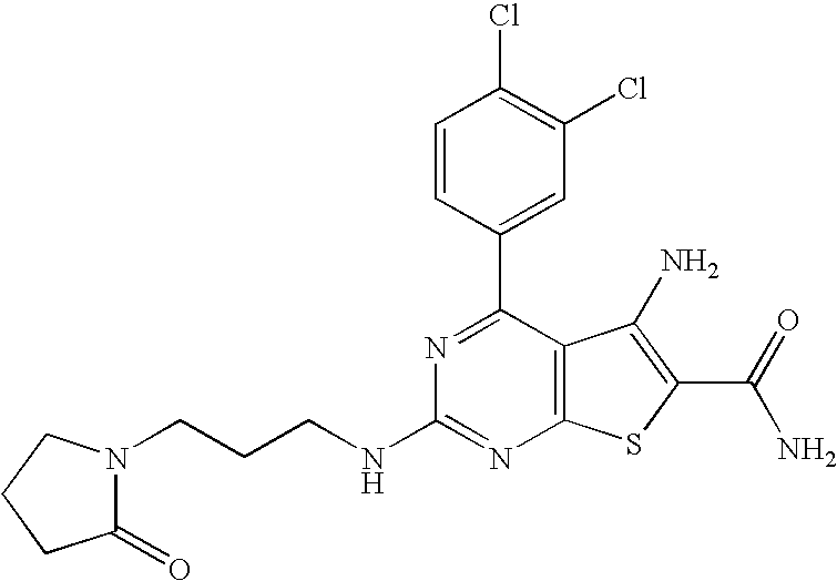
C1=CC(C2=NC(NCCCN3CCCC3=O)=NC3=C2C(N)=C(C(N)=O)S3)=CC(Cl)=C1Cl
